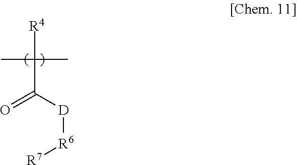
[R4]C(C([D][R6][R7])=O)(C)C
